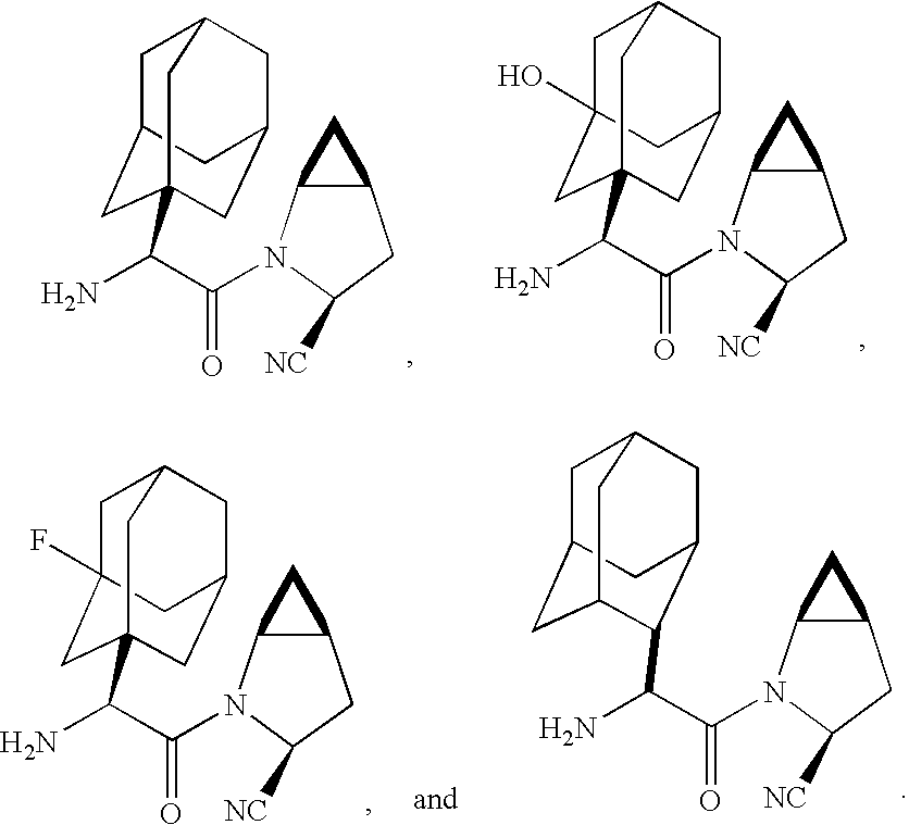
C1C2CC3(C(N)C(N4C5C(CC4[NC])C5)=O)CC(CC1C3)C2.C1C2(O)CC3(C(N)C(N4C5C(CC4[NC])C5)=O)CC(CC1C3)C2.C1C2(F)CC3(C(N)C(N4C5C(CC4[NC])C5)=O)CC(CC1C3)C2.C1C2CC3C(C(N)C(N4C5C(CC4[NC])C5)=O)C(CC1C3)C2
